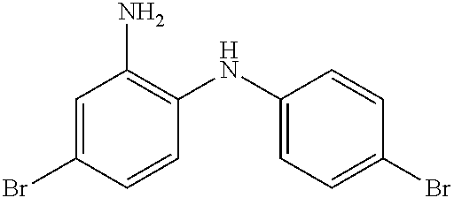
C1=C(Br)C=CC(NC2=CC=C(Br)C=C2)=C1N
